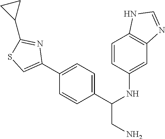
C1=CC(NC(CN)C2=CC=C(C3=CSC(C4CC4)=N3)C=C2)=CC2=C1NC=N2
